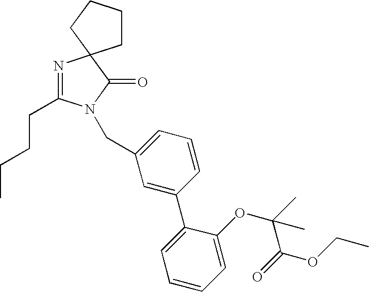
C1=C(CN2C(CCCC)=NC3(C2=O)CCCC3)C=C(C2=CC=CC=C2OC(C)(C(OCC)=O)C)C=C1
